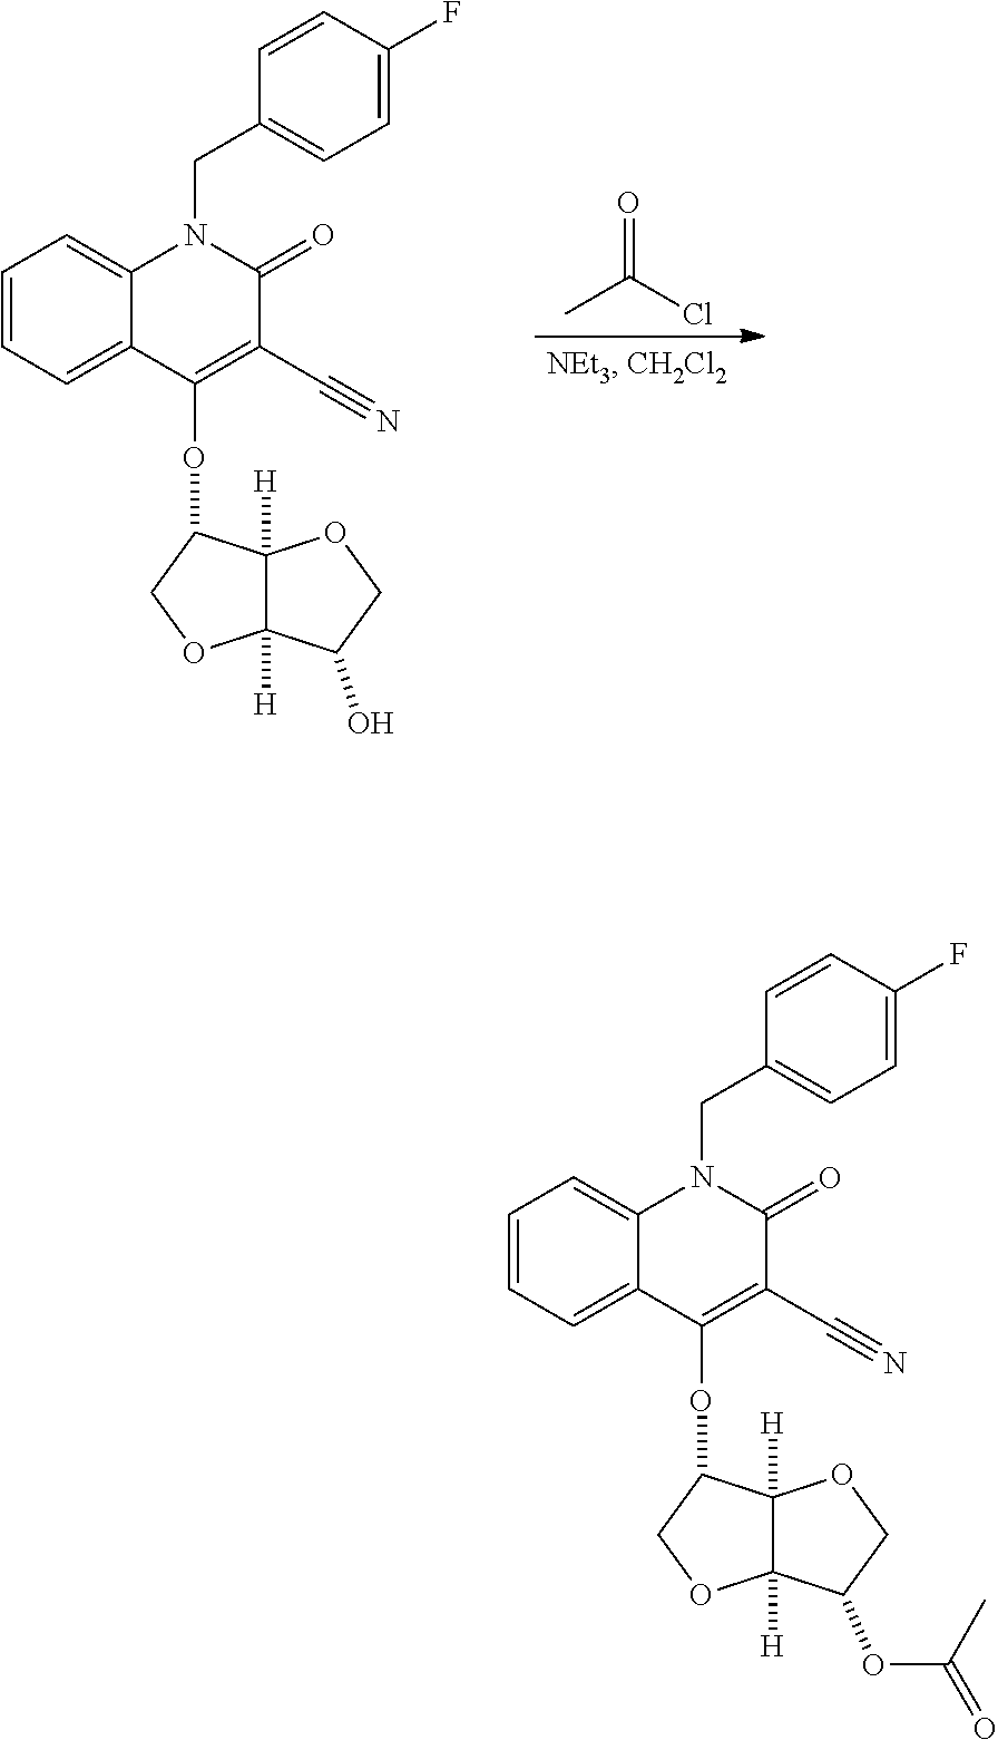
C1=CC=C2C(=C1)N(CC1=CC=C(F)C=C1)C(=O)C(C#N)=C2OC1C2([H])C([H])(OC1)C(O)CO2.O=C(Cl)C.C1=CC=C2C(=C1)N(CC1=CC=C(F)C=C1)C(=O)C(C#N)=C2OC1C2([H])C([H])(OC1)C(OC(C)=O)CO2
